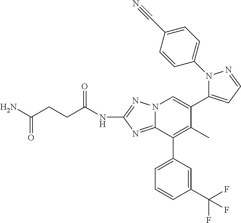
N12C(=NC(NC(CCC(N)=O)=O)=N1)C(C1=CC=CC(C(F)(F)F)=C1)=C(C)C(C1=CC=NN1C1=CC=C(C#N)C=C1)=C2
